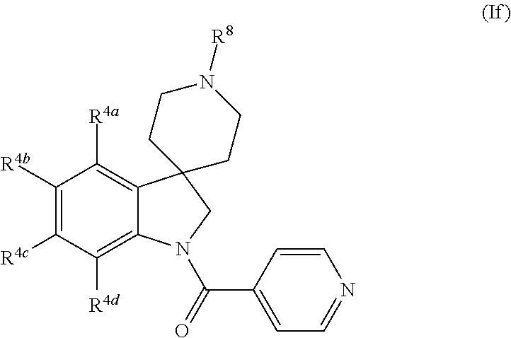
C1([R4d])=C2C(=C([R4a])C([R4b])=C1[R4c])C1(CN2C(C2=CC=NC=C2)=O)CCN([R8])CC1
